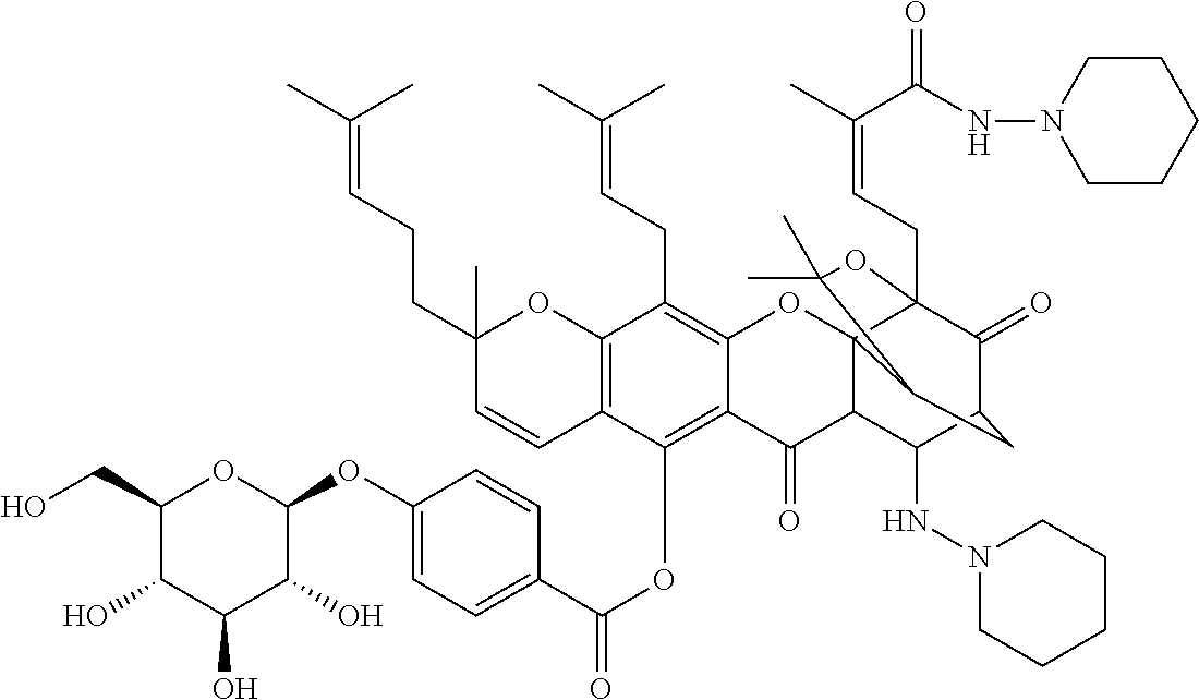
C1(O)C(CO)OC(OC2=CC=C(C(OC3=C4C(=C(CC=C(C)C)C5=C3C=CC(C)(CCC=C(C)C)O5)OC35C(C4=O)C(NN4CCCCC4)C4C(=O)C3(CC=C(C)C(=O)NN3CCCCC3)OC(C)(C)C5C4)=O)C=C2)C(O)C1O
